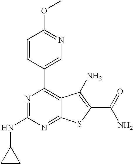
C1=CC(C2=C3C(=NC(NC4CC4)=N2)SC(C(N)=O)=C3N)=CN=C1OC
